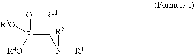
O=P(C([R11])N([R1])[R2])([R4O])[R3O]
